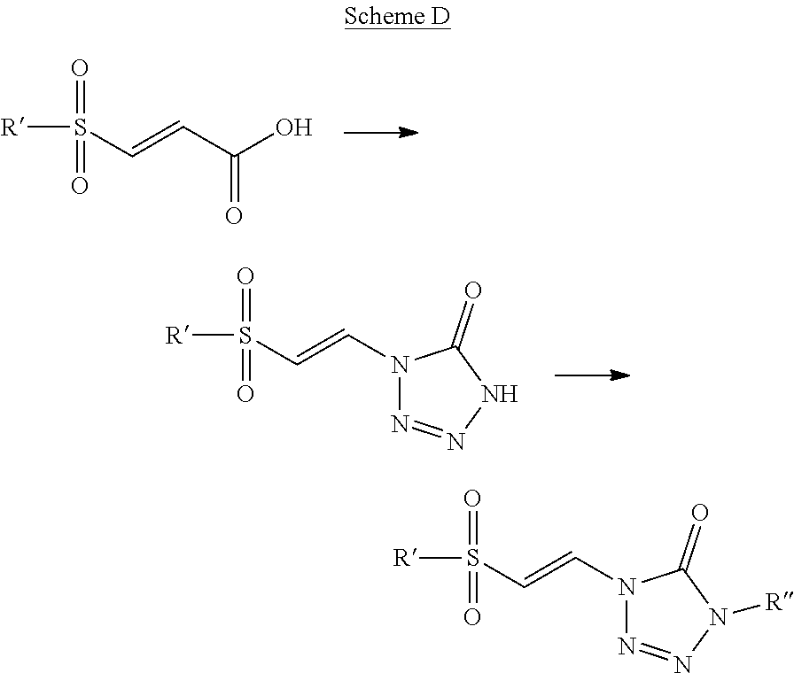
[R]S(=O)(=O)C=CC(O)=O.[R]S(=O)(=O)C=CN1N=NNC1=O.[R]S(=O)(=O)C=CN1N=NN([R])C1=O
